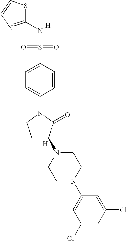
S1C(NS(=O)(=O)C2=CC=C(N3CCC(N4CCN(C5=CC(Cl)=CC(Cl)=C5)CC4)C3=O)C=C2)=NC=C1.[H].[H]
